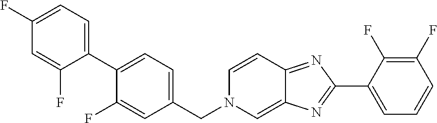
C1(C2=NC3=CN(CC4=CC=C(C5=CC=C(F)C=C5F)C(F)=C4)C=CC3=N2)=CC=CC(F)=C1F
